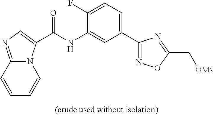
C12=NC=C(C(NC3=CC(C4=NOC(C[OMs])=N4)=CC=C3F)=O)N1C=CC=C2
